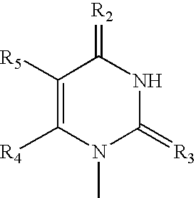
C1([R5])=C([R4])N(C)C(=[R3])NC1=[R2]
